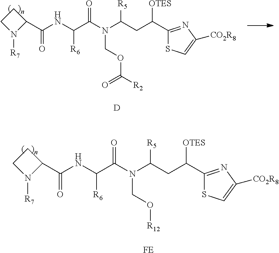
C1CN([R7])C1C(NC(C(N(C(CC(C1=NC([CO2R8])=CS1)[OTES])[R5])CO[R12])=O)[R6])=O.[FE].C1CN([R7])C1C(NC(C(N(C(CC(C1=NC([CO2R8])=CS1)[OTES])[R5])COC([R2])=O)=O)[R6])=O.[D]
